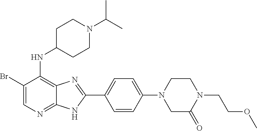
C1(Br)=CN=C2C(=C1NC1CCN(C(C)C)CC1)N=C(C1=CC=C(N3CCN(CCOC)C(=O)C3)C=C1)N2
